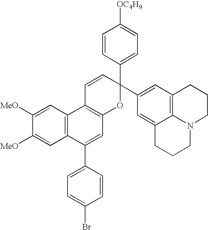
C1([MeO])=CC2=C(C=C1[MeO])C1=C(C=C2C2=CC=C(Br)C=C2)OC(C2=CC=C([OC4H9])C=C2)(C2=CC3=C4C(=C2)CCCN4CCC3)C=C1
